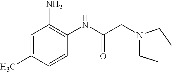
C1=C(C)C=CC(NC(CN(CC)CC)=O)=C1N
